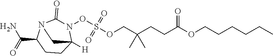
C(CCCCOC(CCC(COS(=O)(ON1C(=O)N2C(C(=O)N)CCC1([H])C2)=O)(C)C)=O)C
